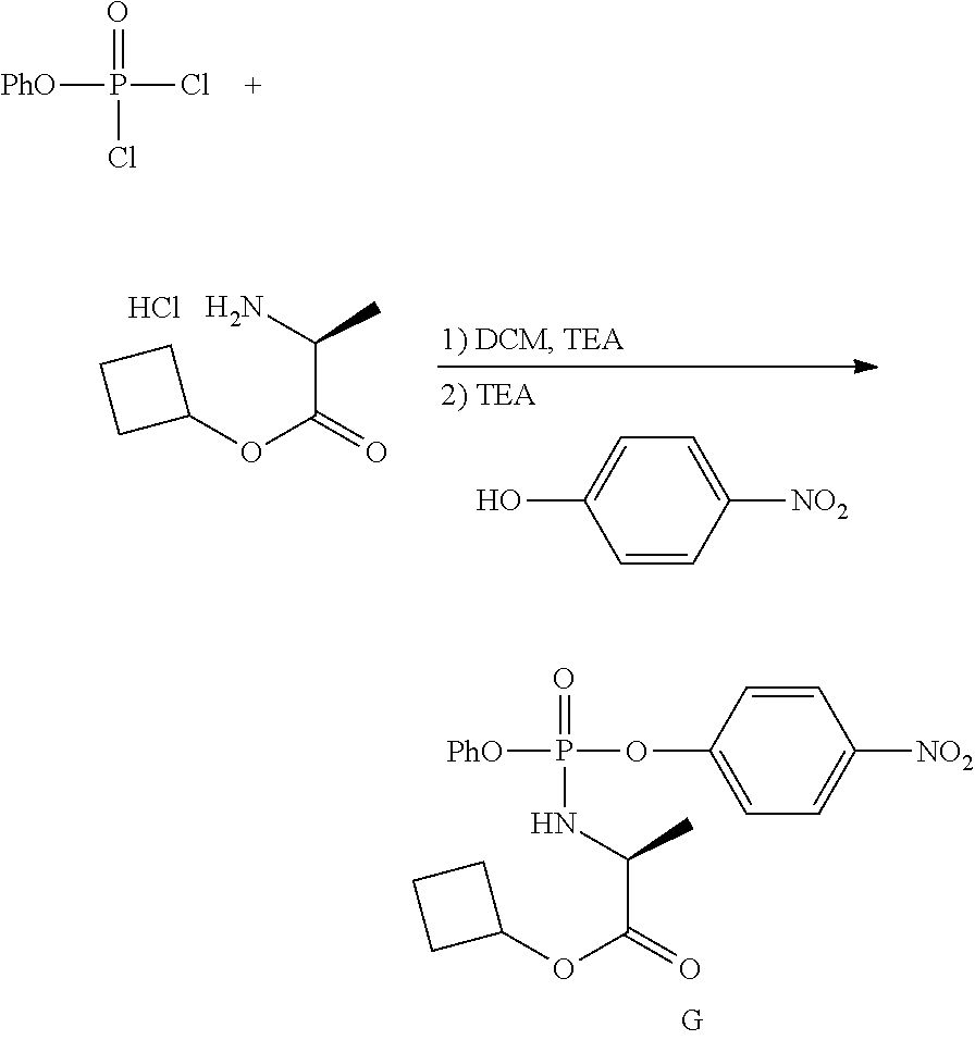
[PhO]P(Cl)(=O)Cl.OC1=CC=C([NO2])C=C1.C1(OC(=O)C(N)C)CCC1.Cl.[PhO]P(=O)(NC(C(OC1CCC1)=O)C)OC1=CC=C([NO2])C=C1
